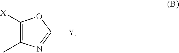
C1([X])=C(C)N=C([Y])O1
